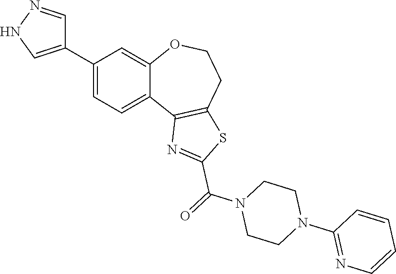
C1(C2=CNN=C2)=CC=C2C(=C1)OCCC1=C2N=C(C(=O)N2CCN(C3=NC=CC=C3)CC2)S1
